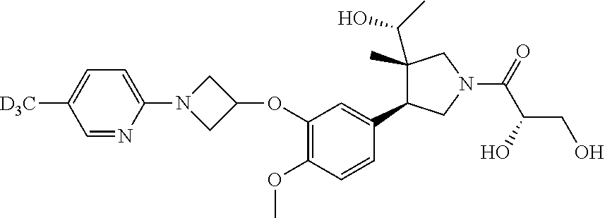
C1(OC2CN(C3=CC=C([D3C])C=N3)C2)=C(OC)C=CC(C2C(C(C)O)(C)CN(C(=O)C(CO)O)C2)=C1
